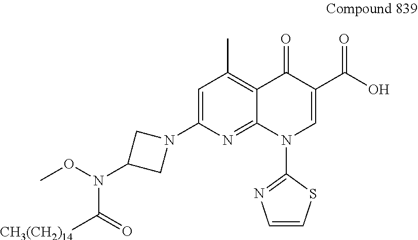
O(N(C1CN(C2=CC(C)=C3C(=N2)N(C2=NC=CS2)C=C(C(O)=O)C3=O)C1)C(=O)[CH3(CH2)14])C
